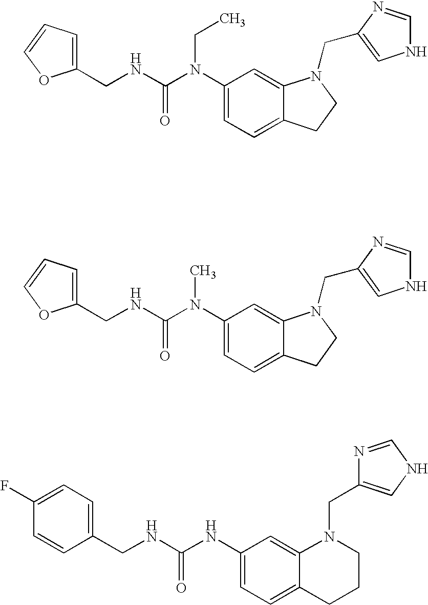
C(=O)(N(C1=CC=C2C(=C1)N(CC1=CNC=N1)CC2)CC)NCC1=CC=CO1.C(=O)(N(C1=CC=C2C(=C1)N(CC1=CNC=N1)CC2)C)NCC1=CC=CO1.C(=O)(NC1=CC=C2C(=C1)N(CC1=CNC=N1)CCC2)NCC1=CC=C(F)C=C1
